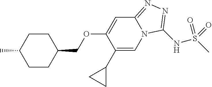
C1(C2CC2)=CN2C(=NN=C2NS(C)(=O)=O)C=C1OCC1CCC(C)CC1
